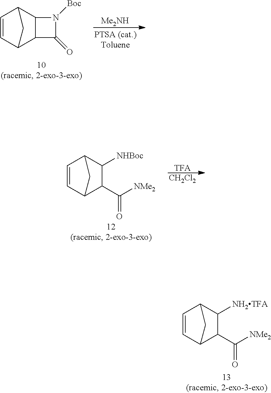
[Me2NH].C12C(C3C=CC1C3)N([Boc])C2=O.[TFA].[CH2Cl2].C1(C([NMe2])=O)C([NHBoc])C2C=CC1C2.C1(C([NMe2])=O)C([NH2TFA])C2C=CC1C2
